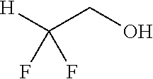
[H]C(CO)(F)F
